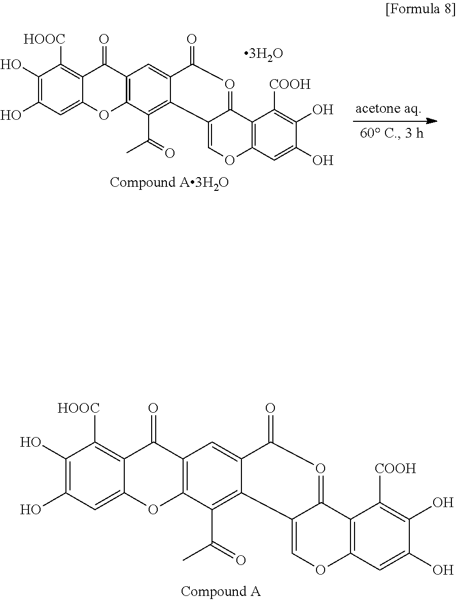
C1(O)=C(O)C=C2C(=C1[HOOC])C(=O)C1=C(O2)C(C(=O)C)=C2C(=C1)C(=O)O=C1C2=COC2=C1C([COOH])=C(O)C(O)=C2.C1(O)=C(O)C=C2C(=C1[HOOC])C(=O)C1=C(O2)C(C(=O)C)=C2C(=C1)C(=O)O=C1C2=COC2=C1C([COOH])=C(O)C(O)=C2.[3H2O]
